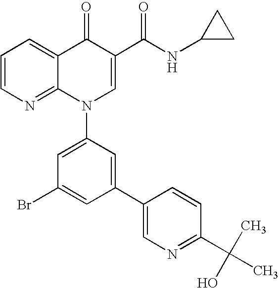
C1=CN=C2C(=C1)C(=O)C(C(NC1CC1)=O)=CN2C1=CC(Br)=CC(C2=CN=C(C(C)(C)O)C=C2)=C1
